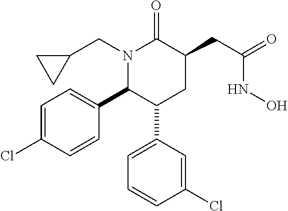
N1(CC2CC2)C(C2=CC=C(Cl)C=C2)C(C2=CC=CC(Cl)=C2)CC(CC(=O)NO)C1=O
